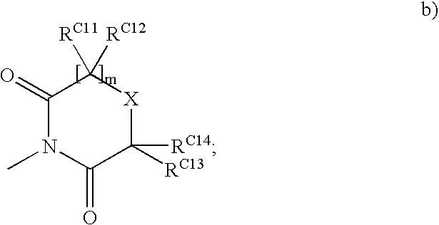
C1(=O)N(C)C(=O)C([RC14])([RC13])[X]C1([RC11])[RC12]
